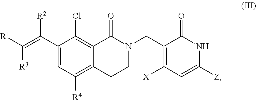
C1(C(=C([R1])[R3])[R2])=CC([R4])=C2C(=C1Cl)C(=O)N(CC1=C([X])C=C([Z])NC1=O)CC2
